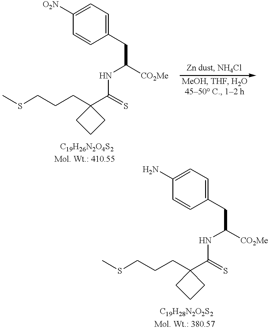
CSCCCC1(C(=S)NC(CC2=CC=C([O2N])C=C2)[CO2Me])CCC1.CSCCCC1(C(=S)NC(CC2=CC=C(N)C=C2)[CO2Me])CCC1
